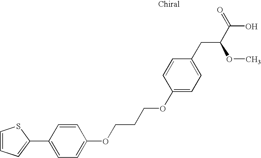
C1(C2=CC=C(OCCCOC3=CC=C(CC(C(O)=O)OC)C=C3)C=C2)=CC=CS1
